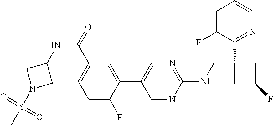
C1(NCC2(C3=NC=CC=C3F)CC(F)C2)=NC=C(C2=CC(C(=O)NC3CN(S(C)(=O)=O)C3)=CC=C2F)C=N1
